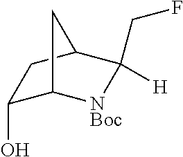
C1(O)C2[NBoc]C([H])(CF)C(C1)C2
